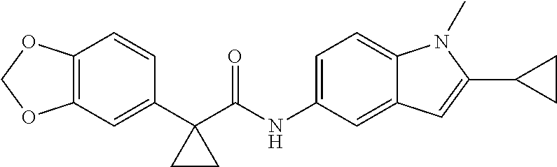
C1(C2(C(NC3=CC=C4C(=C3)C=C(C3CC3)N4C)=O)CC2)=CC2=C(C=C1)OCO2
